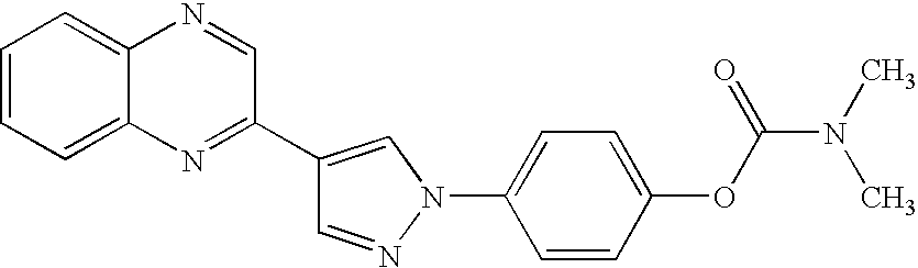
C1=NN(C2=CC=C(OC(=O)N(C)C)C=C2)C=C1C1=NC2=CC=CC=C2N=C1
